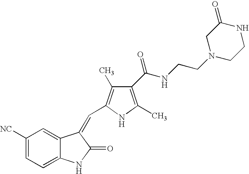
C1([NC])=CC=C2C(=C1)C(=CC1=C(C)C(C(NCCN3CCNC(=O)C3)=O)=C(C)N1)C(=O)N2
